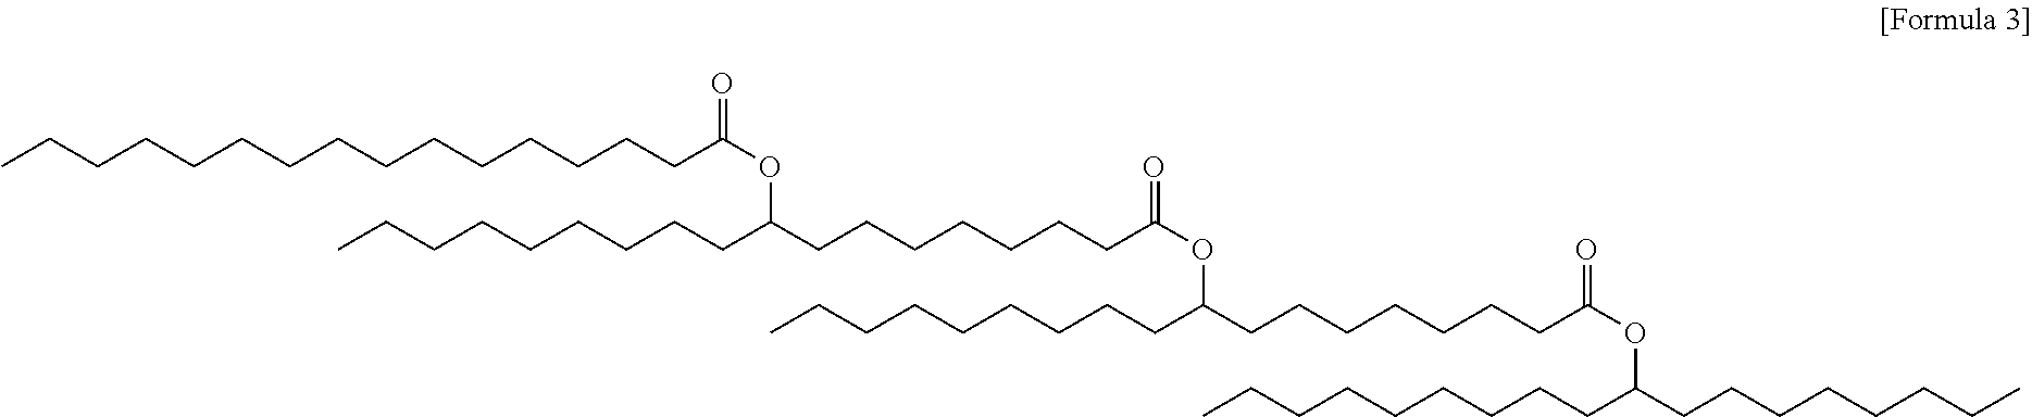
C(CCCCCCCCCCCCC(OC(CCCCCCCC(OC(CCCCCCCC(OC(CCCCCCCCC)CCCCCCCC)=O)CCCCCCCCC)=O)CCCCCCCCC)=O)CC
